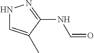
C1(NC=O)=NNC=C1C
